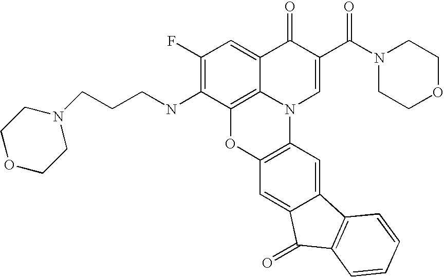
C12=C3C(=CC(F)=C1NCCCN1CCOCC1)C(=O)C(C(=O)N1CCOCC1)=CN3C1=C(O2)C=C2C(=C1)C1=C(C2=O)C=CC=C1
